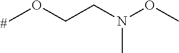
COCCN(OC)C
